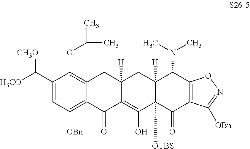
C1(C([H3CO])[CH3O])=CC([OBn])=C2C(=C1OC(C)C)CC1([H])C(=C(O)C3([OTBS])C([H])(C1)C(N(C)C)C1=C(C3=O)C([OBn])=NO1)C2=O
